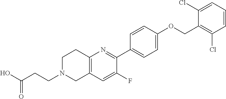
OC(CCN1CC2=C(CC1)N=C(C1=CC=C(OCC3=C(Cl)C=CC=C3Cl)C=C1)C(F)=C2)=O
